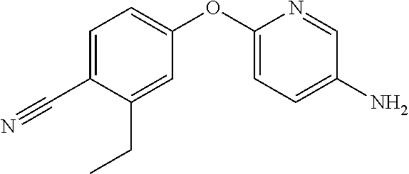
C1(C#N)=CC=C(OC2=CC=C(N)C=N2)C=C1CC
